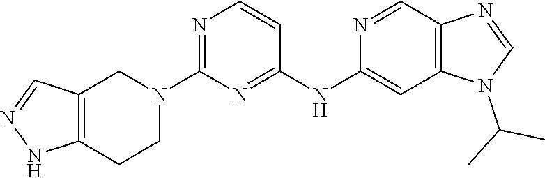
C12=C(C=NC(NC3=NC(N4CC5=C(CC4)NN=C5)=NC=C3)=C1)N=CN2C(C)C
